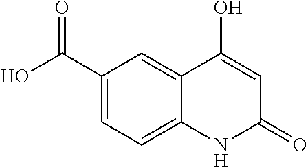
C1(C(O)=O)=CC=C2C(=C1)C(O)=CC(=O)N2
